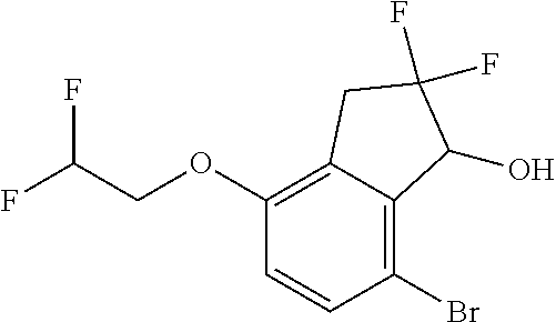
C1(OCC(F)F)=C2C(=C(Br)C=C1)C(O)C(F)(F)C2
